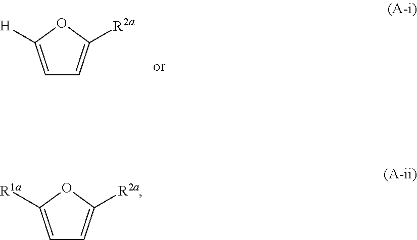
C1=C([H])OC([R2a])=C1.C1=C([R1a])OC([R2a])=C1
